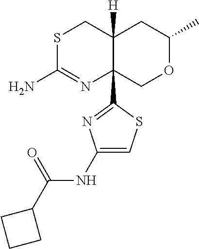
S1C(N)=NC2(C3=NC(NC(C4CCC4)=O)=CS3)C([H])(C1)CC(C)OC2
